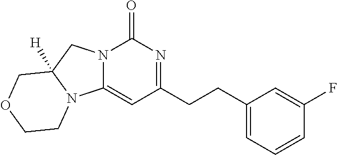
C(CC1=NC(=O)N2C(=C1)N1C([H])(C2)COCC1)C1=CC=CC(F)=C1
